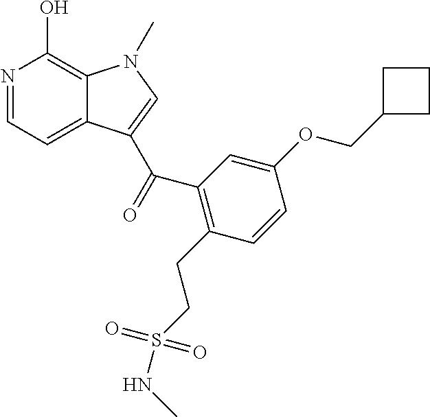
N1=CC=C2C(=C1O)N(C)C=C2C(=O)C1=C(CCS(NC)(=O)=O)C=CC(OCC2CCC2)=C1
